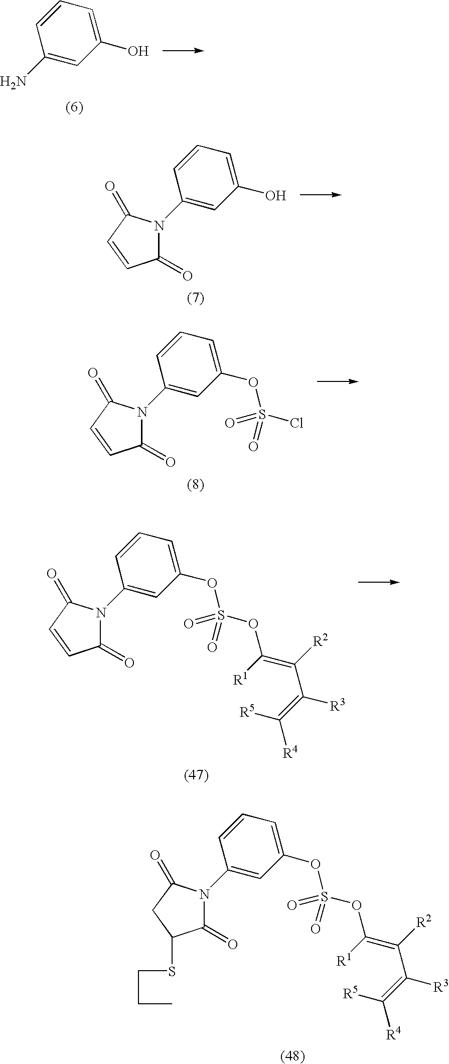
C1(N)=CC(O)=CC=C1.C1(N2C(=O)C=CC2=O)=CC(O)=CC=C1.C1(N2C(=O)C=CC2=O)=CC(OS(Cl)(=O)=O)=CC=C1.C1(N2C(=O)C=CC2=O)=CC(OS(OC([R1])=C(C(=C([R5])[R4])[R3])[R2])(=O)=O)=CC=C1.C1(N2C(=O)C(SC)CC2=O)=CC(OS(OC([R1])=C(C(=C([R5])[R4])[R3])[R2])(=O)=O)=CC=C1
